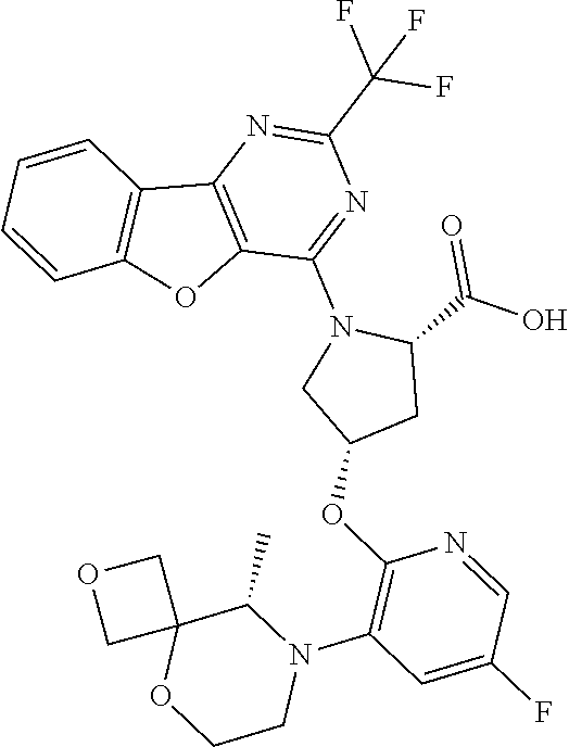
C1=CC=CC2=C1C1=C(O2)C(N2CC(OC3=C(N4CCOC5(C4C)COC5)C=C(F)C=N3)CC2C(=O)O)=NC(C(F)(F)F)=N1
